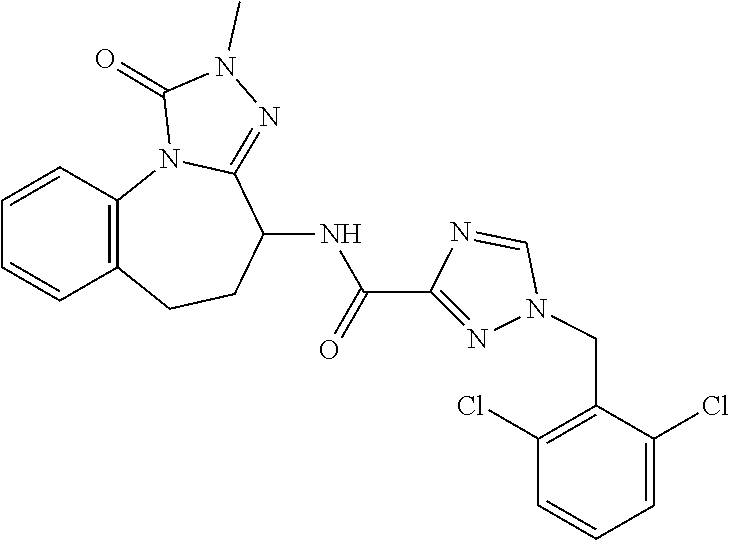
C12=C(CCC(NC(=O)C3=NN(CC4=C(Cl)C=CC=C4Cl)C=N3)C3=NN(C)C(=O)N13)C=CC=C2
